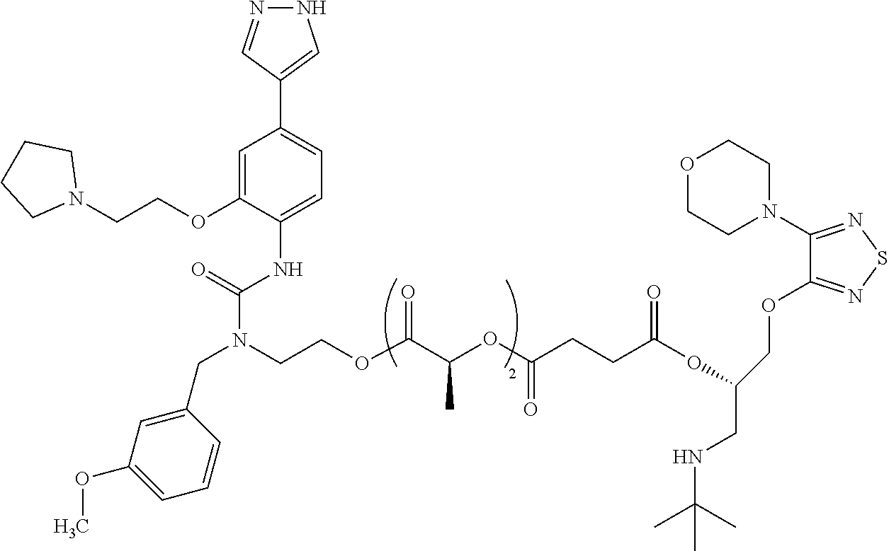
N1N=CC(C2=CC=C(NC(N(CCOC(C(OC(CCC(OC(COC3=NSN=C3N3CCOCC3)CNC(C)(C)C)=O)=O)C)=O)CC3=CC(OC)=CC=C3)=O)C(OCCN3CCCC3)=C2)=C1
